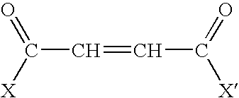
C(C=CC(=O)[X])([X])=O
